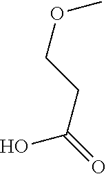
OC(CCOC)=O
